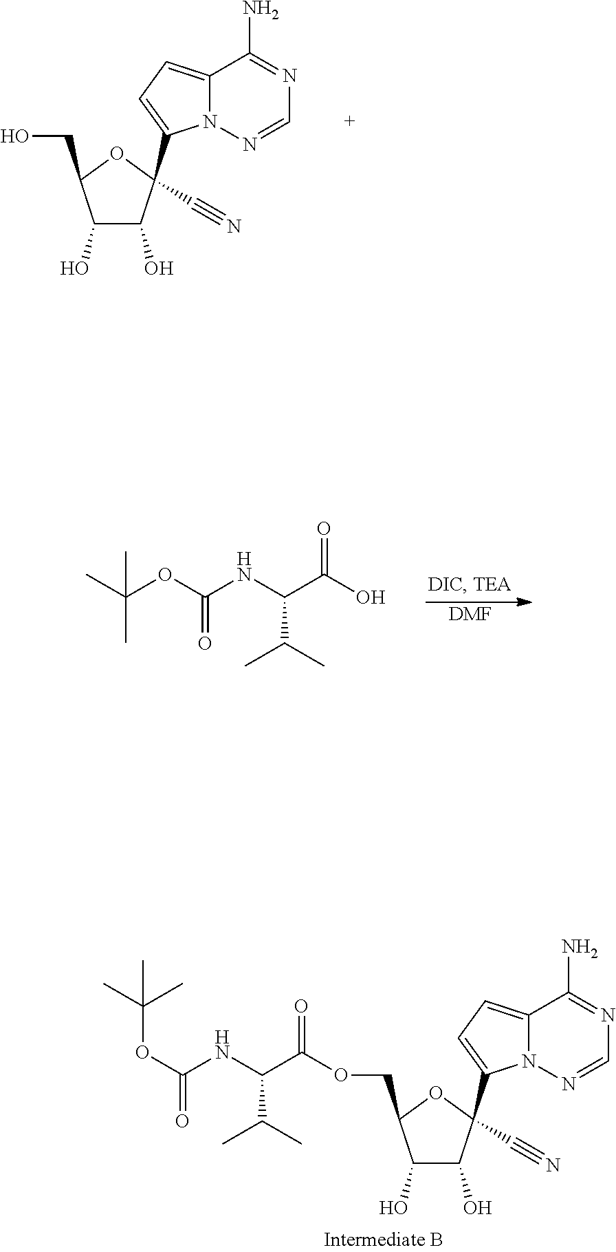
C1(O)C(O)C(C#N)(C2=CC=C3N2N=CN=C3N)OC1CO.[DMF].CC(OC(NC(C(O)=O)C(C)C)=O)(C)C.C1(O)C(O)C(C#N)(C2=CC=C3N2N=CN=C3N)OC1COC(C(NC(OC(C)(C)C)=O)C(C)C)=O
